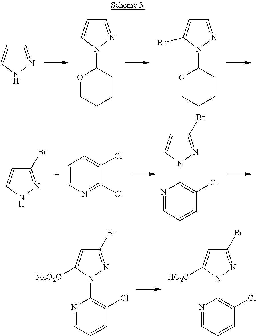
C1=NNC=C1.C1=NN(C2OCCCC2)C=C1.C1=NN(C2OCCCC2)C(Br)=C1.C1(Br)=NNC=C1.C1=CN=C(Cl)C(Cl)=C1.N1=CC=CC(Cl)=C1N1C=CC(Br)=N1.N1=CC=CC(Cl)=C1N1C([MeO2C])=CC(Br)=N1.N1=CC=CC(Cl)=C1N1C([HO2C])=CC(Br)=N1
